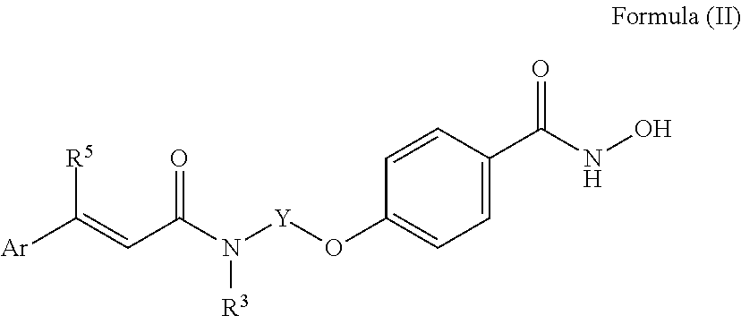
C1=CC(C(NO)=O)=CC=C1O[Y]N(C(C=C([Ar])[R5])=O)[R3]
